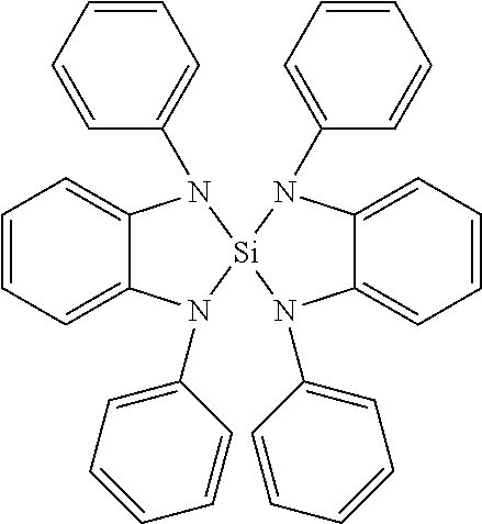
C1=CC=C2C(=C1)N(C1=CC=CC=C1)[Si]1(N2C2=CC=CC=C2)N(C2=CC=CC=C2)C2=CC=CC=C2N1C1=CC=CC=C1
